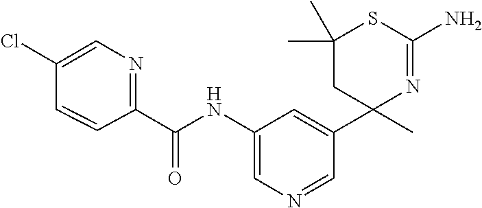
C(NC1=CN=CC(C2(C)N=C(N)SC(C)(C)C2)=C1)(=O)C1=NC=C(Cl)C=C1
